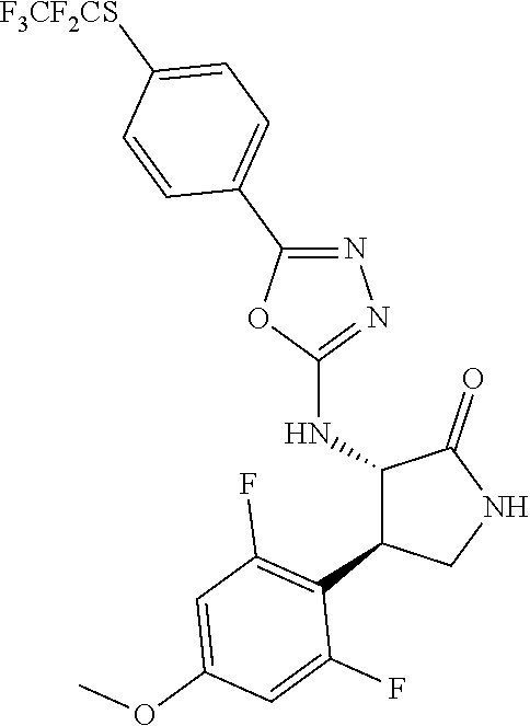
C1(NC2C(C3=C(F)C=C(OC)C=C3F)CNC2=O)=NN=C(C2=CC=C([F3CF2CS])C=C2)O1
